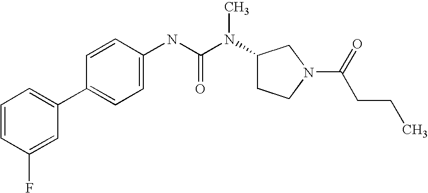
C1=CC(F)=CC(C2=CC=C(NC(N(C3CCN(C(=O)CCC)C3)C)=O)C=C2)=C1
